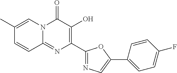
C1=CC2=NC(C3=NC=C(C4=CC=C(F)C=C4)O3)=C(O)C(=O)N2C=C1C
